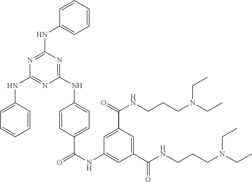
C1=CC=CC(NC2=NC(NC3=CC=C(C(NC4=CC(C(NCCCN(CC)CC)=O)=CC(C(=O)NCCCN(CC)CC)=C4)=O)C=C3)=NC(NC3=CC=CC=C3)=N2)=C1
